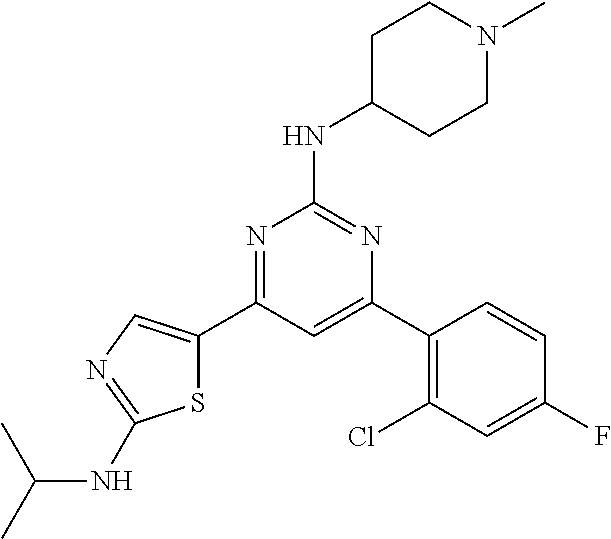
N1=C(C2=CN=C(NC(C)C)S2)C=C(C2=C(Cl)C=C(F)C=C2)N=C1NC1CCN(C)CC1
